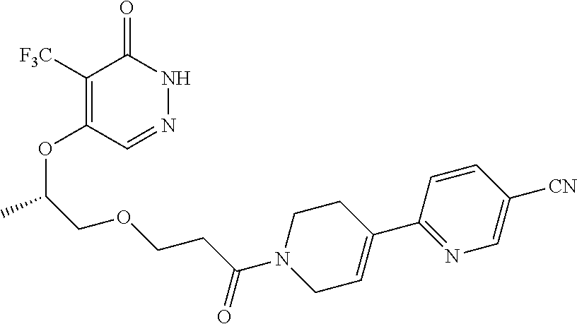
C1([F3C])=C(OC(COCCC(N2CC=C(C3=NC=C([CN])C=C3)CC2)=O)C)C=NNC1=O
